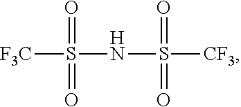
[F3C]S(=O)(=O)NS(=O)(=O)[CF3]
